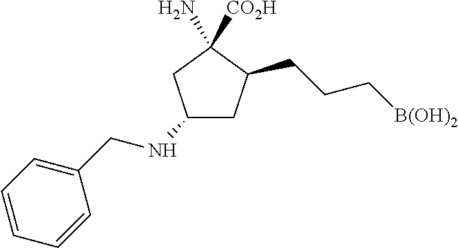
N(C1CC(CCC[B(OH)2])C(N)([CO2H])C1)CC1=CC=CC=C1
